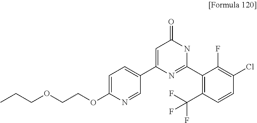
C1=C(OCCOCCC)N=CC(C2=CC(=O)NC(C3=C(C(F)(F)F)C=CC(Cl)=C3F)=N2)=C1
